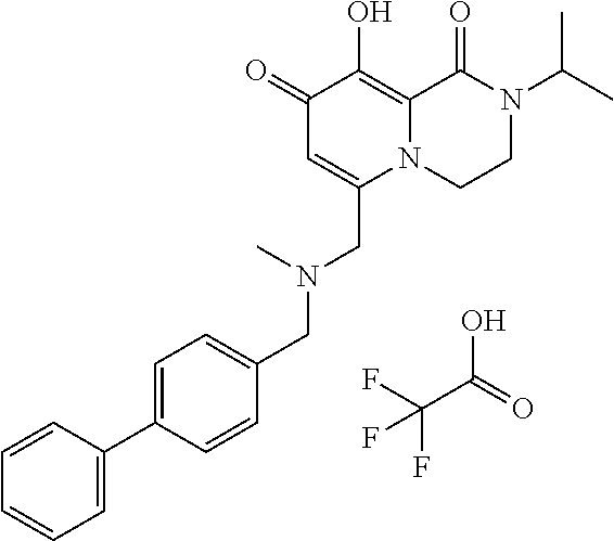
O=C(O)C(F)(F)F.C1(=O)C=C(CN(CC2=CC=C(C3=CC=CC=C3)C=C2)C)N2C(=C1O)C(=O)N(C(C)C)CC2
